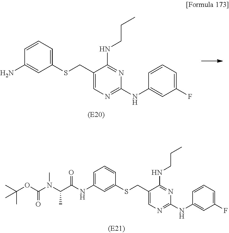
C1(CSC2=CC=CC(N)=C2)=CN=C(NC2=CC(F)=CC=C2)N=C1NCCC.C1(CSC2=CC(NC(C(N(C(OC(C)(C)C)=O)C)C)=O)=CC=C2)=CN=C(NC2=CC(F)=CC=C2)N=C1NCCC
